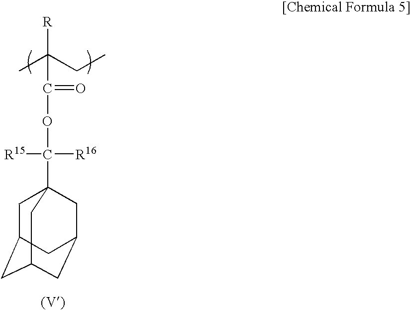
C1C2CC3CC(CC1(C([R16])([R15])OC(=O)C(C)(CC)[R])C3)C2
